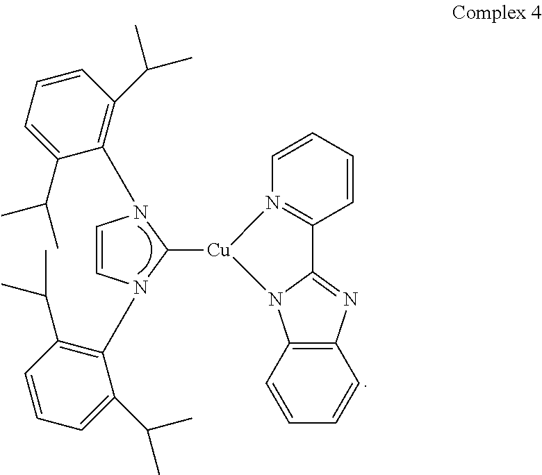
C1=CN(C2=C(C(C)C)C=CC=C2C(C)C)C([Cu]2N3C4=C(C=CC=C4)N=C3C3=N2C=CC=C3)N1C1=C(C(C)C)C=CC=C1C(C)C
